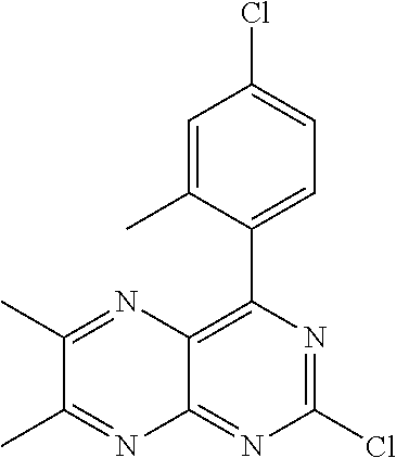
C12=C(C3=CC=C(Cl)C=C3C)N=C(Cl)N=C1N=C(C)C(C)=N2
